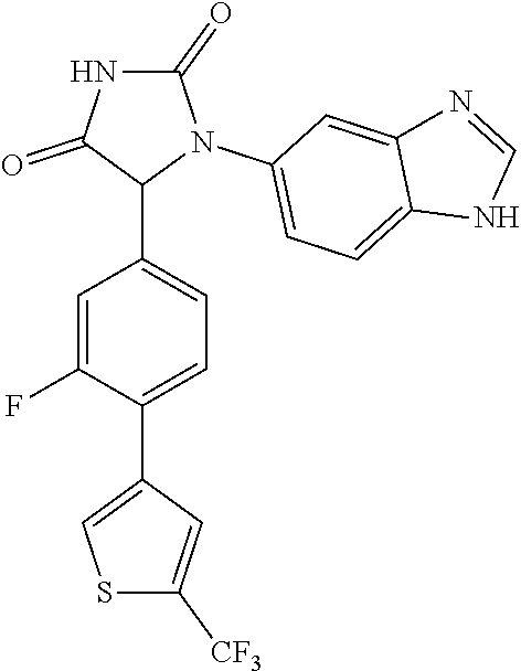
C1=C(F)C(C2=CSC([CF3])=C2)=CC=C1C1N(C2=CC=C3C(=C2)N=CN3)C(=O)NC1=O
